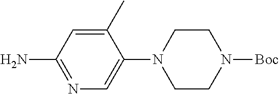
C1(C)=CC(N)=NC=C1N1CCN([Boc])CC1
